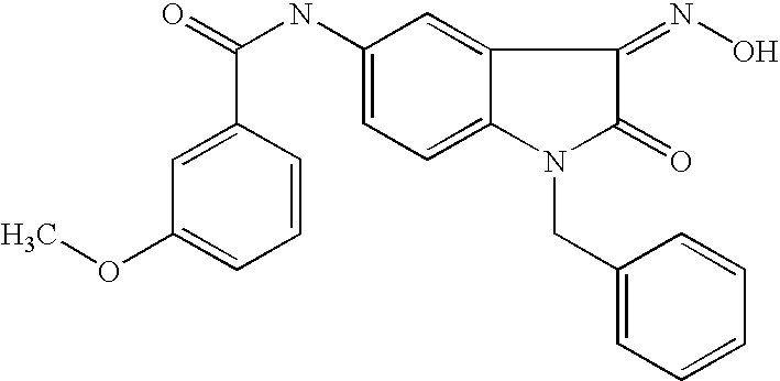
O=C(NC1=CC=C2C(=C1)C(=NO)C(=O)N2CC1=CC=CC=C1)C1=CC(OC)=CC=C1
